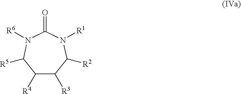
C1([R4])C([R3])C([R2])N([R1])C(=O)N([R6])C1[R5]
